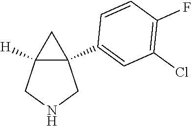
C12([H])C(C3=CC(Cl)=C(F)C=C3)(CNC1)C2
